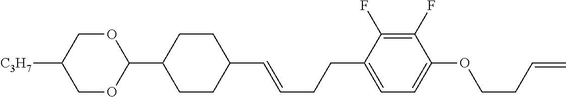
C1CC(C2OCC([C3H7])CO2)CCC1C=CCCC1=CC=C(OCCC=C)C(F)=C1F
